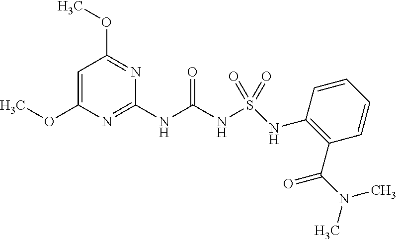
C1=C(OC)N=C(NC(NS(NC2=C(C(N(C)C)=O)C=CC=C2)(=O)=O)=O)N=C1OC
